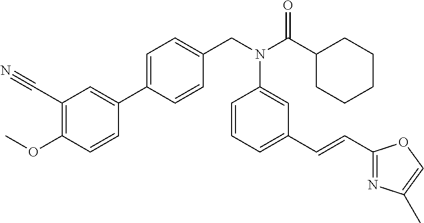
C1=C(C2=CC(C#N)=C(OC)C=C2)C=CC(CN(C(C2CCCCC2)=O)C2=CC(C=CC3=NC(C)=CO3)=CC=C2)=C1
